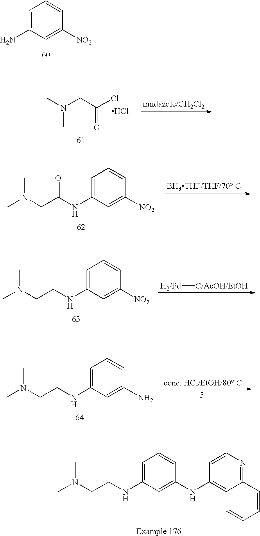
C1=C(N)C=C([NO2])C=C1.CN(C)CC(Cl)=O.Cl.C1=C(NC(CN(C)C)=O)C=C([NO2])C=C1.[H2/Pd][C/AcOH/EtOH].C1=C(NCCN(C)C)C=C([NO2])C=C1.C1=C(NCCN(C)C)C=C(N)C=C1.C1=C(NCCN(C)C)C=C(NC2=C3C(=NC(C)=C2)C=CC=C3)C=C1
